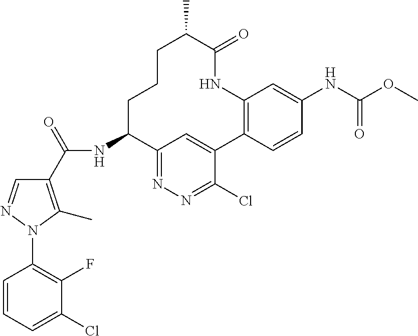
C1=NN(C2=C(F)C(Cl)=CC=C2)C(C)=C1C(NC1CCCC(C)C(=O)NC2=C(C3=CC1=NN=C3Cl)C=CC(NC(OC)=O)=C2)=O
